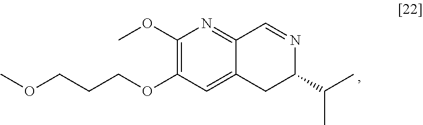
COCCCOC1=C(OC)N=C2C(=C1)CC(C(C)C)N=C2
